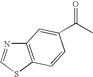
C12=C(SC=N1)C=CC(C(C)=O)=C2
